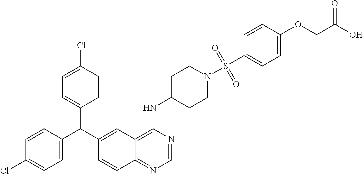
C1=CC(C(C2=CC3=C(NC4CCN(S(C5=CC=C(OCC(O)=O)C=C5)(=O)=O)CC4)N=CN=C3C=C2)C2=CC=C(Cl)C=C2)=CC=C1Cl
